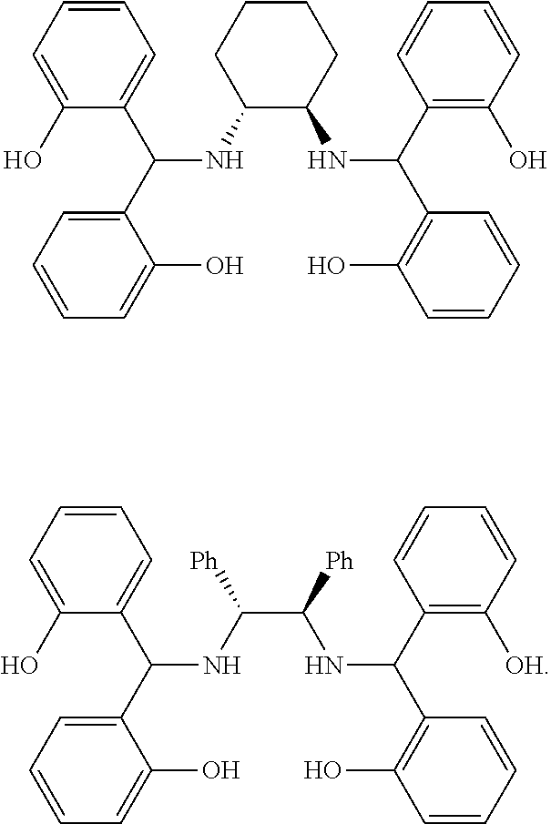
C1=C(O)C(C(C2=CC=CC=C2O)NC2C(NC(C3=C(O)C=CC=C3)C3=C(O)C=CC=C3)CCCC2)=CC=C1.C1=C(O)C(C(C2=CC=CC=C2O)NC(C([Ph])NC(C2=C(O)C=CC=C2)C2=C([OH])C=CC=C2)[Ph])=CC=C1
